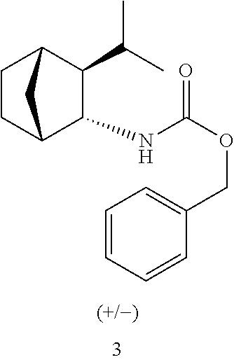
C1(C(C)C)C2CCC(C1NC(OCC1=CC=CC=C1)=O)C2
